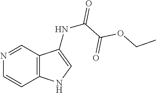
CCOC(C(NC1=CNC2=C1C=NC=C2)=O)=O
